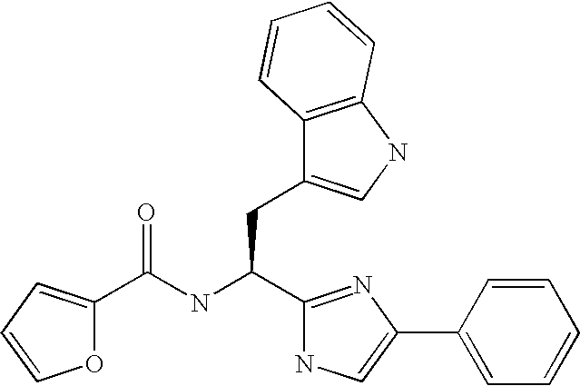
C1(C2=CNC(C(NC(=O)C3=CC=CO3)CC3=CNC4=C3C=CC=C4)=N2)=CC=CC=C1
